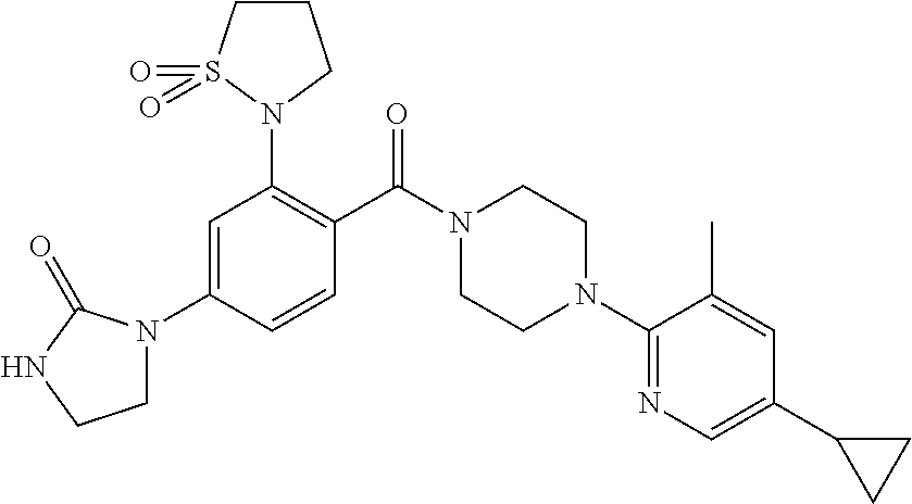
N1(C2=C(C(N3CCN(C4=NC=C(C5CC5)C=C4C)CC3)=O)C=CC(N3CCNC3=O)=C2)CCCS1(=O)=O
